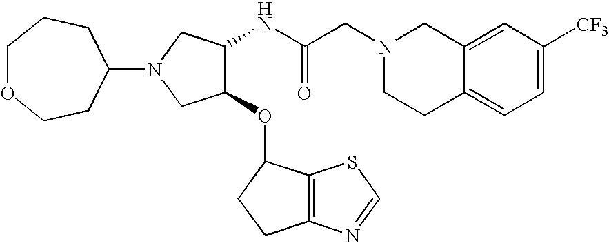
C12=CC([CF3])=CC=C1CCN(CC(NC1C(OC3C4=C(CC3)N=CS4)CN(C3CCOCCC3)C1)=O)C2
